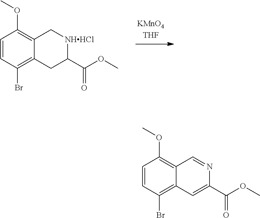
C1=CC(Br)=C2C(=C1OC)C[NHHCl]C(C(OC)=O)C2.C1=CC(Br)=C2C(=C1OC)C=NC(C(OC)=O)=C2
